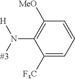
[#3]N([H])C1=C([MeO])C=CC=C1[F3C]
